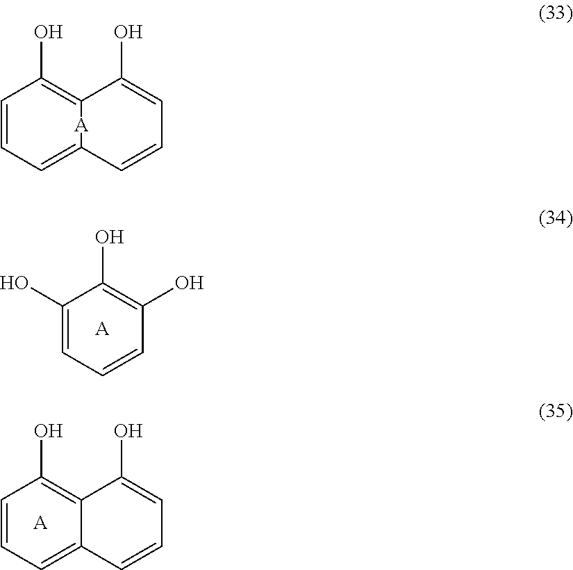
C1(O)=CC=CC(O)=C1O.[A].C1=CC=C2C(=C1O)C(O)=CC=C2.[A].C12=CC=CC(O)=C1C(O)=CC=C2.[A]
